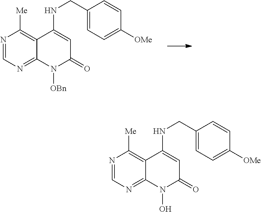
N1=CN=C2C(=C1[Me])C(NCC1=CC=C([OMe])C=C1)=CC(=O)N2[OBn].N1=CN=C2C(=C1[Me])C(NCC1=CC=C([OMe])C=C1)=CC(=O)N2O
